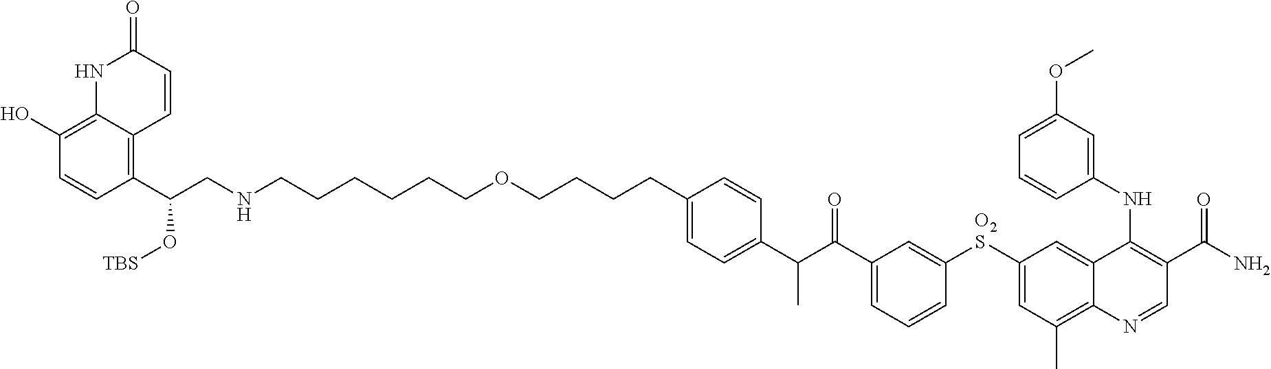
N1C2=C(O)C=CC(C(CNCCCCCCOCCCCC3=CC=C(C(C(C4=CC=CC([O2S]C5=CC(C)=C6C(=C5)C(NC5=CC(OC)=CC=C5)=C(C(N)=O)C=N6)=C4)=O)C)C=C3)O[TBS])=C2C=CC1=O
